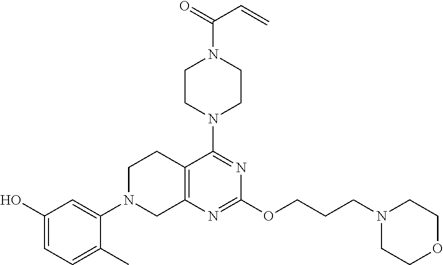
C12=C(N=C(OCCCN3CCOCC3)N=C1N1CCN(C(=O)C=C)CC1)CN(C1=CC(O)=CC=C1C)CC2
